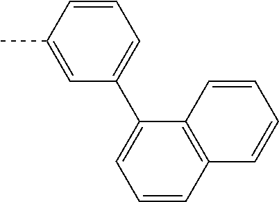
C1=C(C)C=CC=C1C1=CC=CC2=C1C=CC=C2
